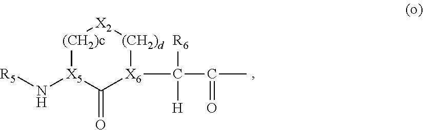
[(CH2)c]1[X5](N[R5])C(=O)[X6](C(C(=O)C)([H])[R6])[(CH2)d][X2]1
